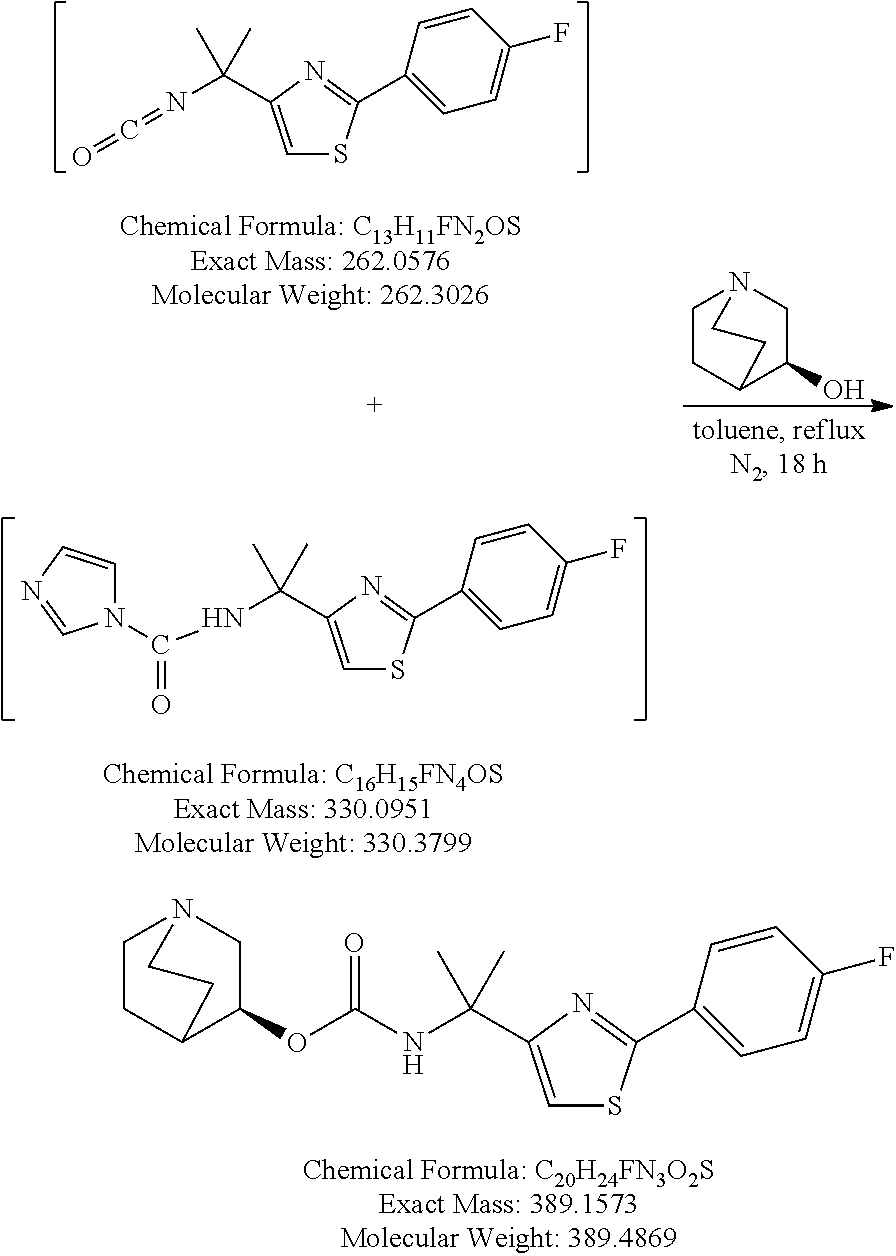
C(C1=CSC(C2=CC=C(F)C=C2)=N1)(C)(C)N=C=O.C(C1=CSC(C2=CC=C(F)C=C2)=N1)(C)(C)NC(=O)N1C=CN=C1.C1CC2C(O)CN1CC2.O(C(NC(C1=CSC(C2=CC=C(F)C=C2)=N1)(C)C)=O)C1C2CCN(C1)CC2
